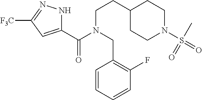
C1(C(N(CC2=C(F)C=CC=C2)CCC2CCN(S(=O)(C)=O)CC2)=O)=CC([F3C])=NN1
